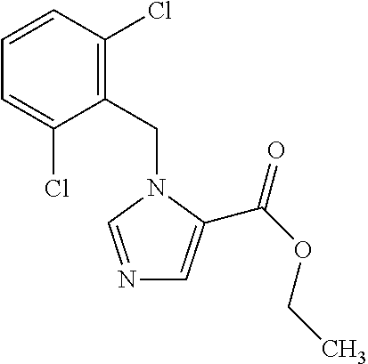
N1=CN(CC2=C(Cl)C=CC=C2Cl)C(C(OCC)=O)=C1
